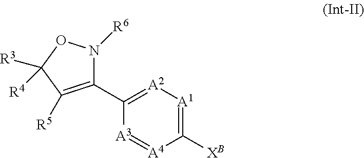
C1(C2=[A2][A1]=C([XB])[A4]=[A3]2)=C([R5])C([R3])([R4])ON1[R6]
